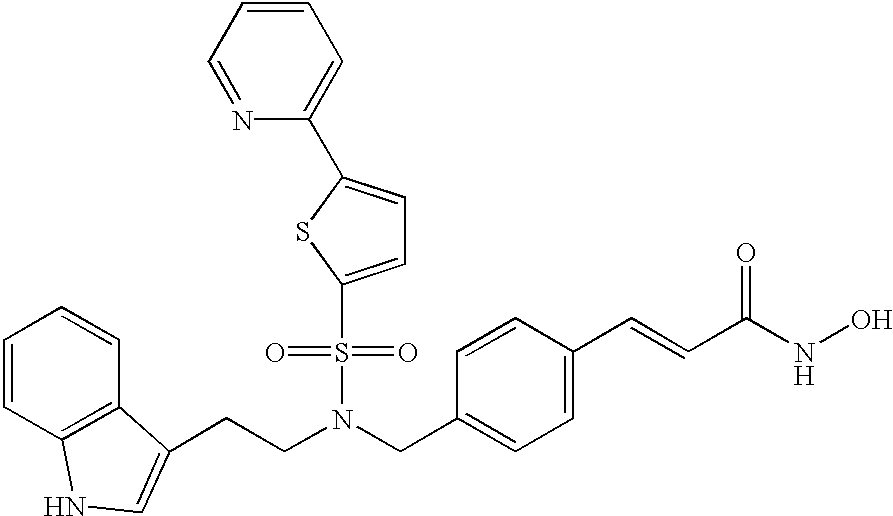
C1=CC2=C(C=C1)C(CCN(CC1=CC=C(C=CC(NO)=O)C=C1)S(=O)(=O)C1=CC=C(C3=CC=CC=N3)S1)=CN2
